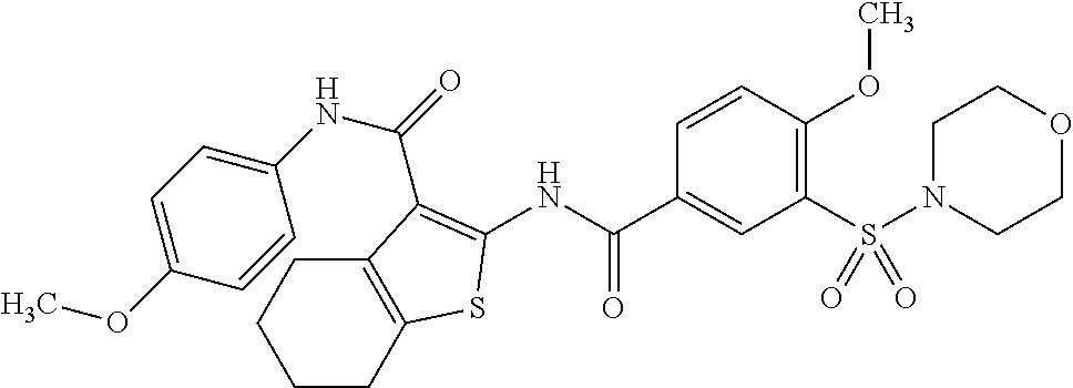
C1CC2=C(CC1)C(C(=O)NC1=CC=C(OC)C=C1)=C(NC(C1=CC(S(N3CCOCC3)(=O)=O)=C(OC)C=C1)=O)S2
